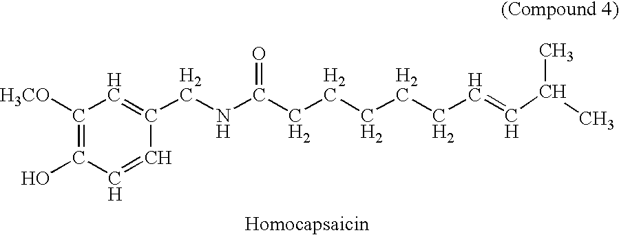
C1([H3CO])=C(O)C=CC(CNC(CCCCCC=CC(C)C)=O)=C1
